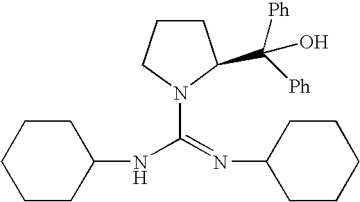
C1CCC(NC(=NC2CCCCC2)N2C(C([Ph])([Ph])O)CCC2)CC1
